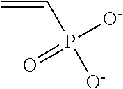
C=CP([O-])(=O)[O-]
